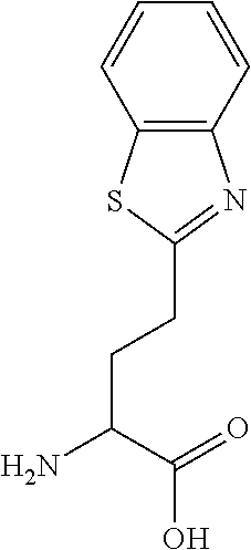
C(C(=O)O)(N)CCC1=NC2=C(S1)C=CC=C2
